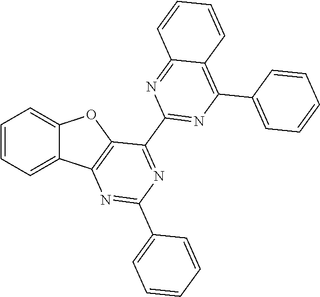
C1=CC=C2C(=C1)OC1=C2N=C(C2=CC=CC=C2)N=C1C1=NC(C2=CC=CC=C2)=C2C(=N1)C=CC=C2
